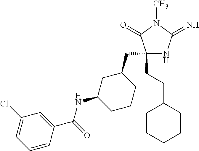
C1(CC2CC(NC(C3=CC(Cl)=CC=C3)=O)CCC2)(CCC2CCCCC2)NC(=N)N(C)C1=O
